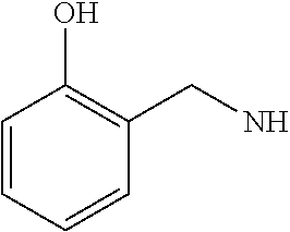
C1=CC=CC(CN)=C1O
